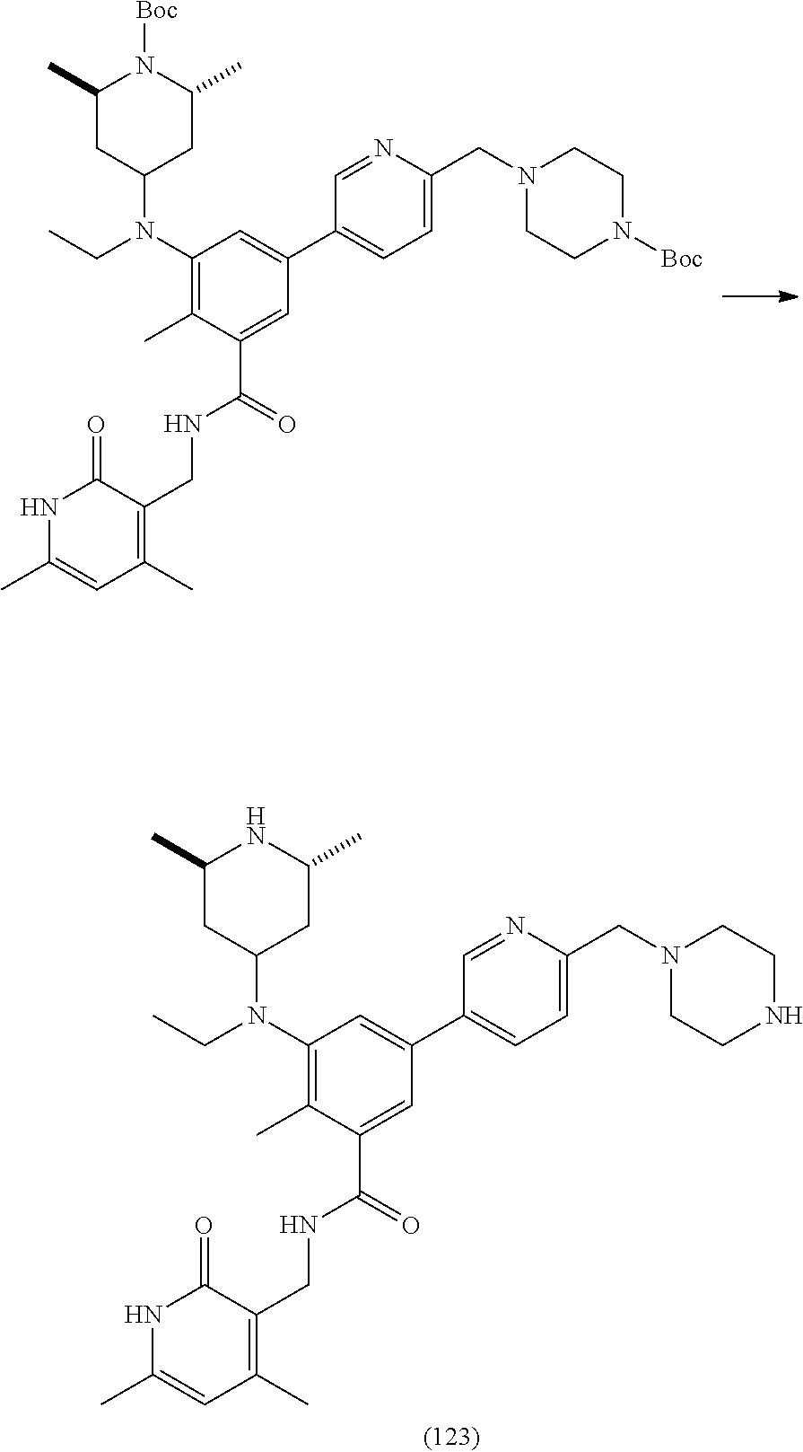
C1(C)CC(N(C2=C(C)C(C(NCC3=C(C)C=C(C)NC3=O)=O)=CC(C3=CC=C(CN4CCN([Boc])CC4)N=C3)=C2)CC)CC(C)N1[Boc].C1(C)CC(N(C2=C(C)C(C(NCC3=C(C)C=C(C)NC3=O)=O)=CC(C3=CC=C(CN4CCNCC4)N=C3)=C2)CC)CC(C)N1
